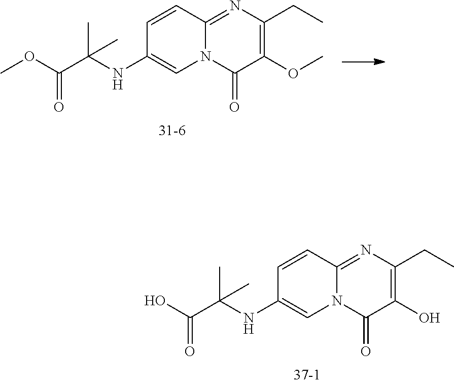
C1=CC2=NC(CC)=C(OC)C(=O)N2C=C1NC(C(OC)=O)(C)C.C1=CC2=NC(CC)=C(O)C(=O)N2C=C1NC(C(O)=O)(C)C
